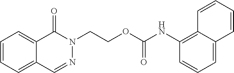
C(COC(NC1=C2C(=CC=C1)C=CC=C2)=O)N1N=CC2=CC=CC=C2C1=O
